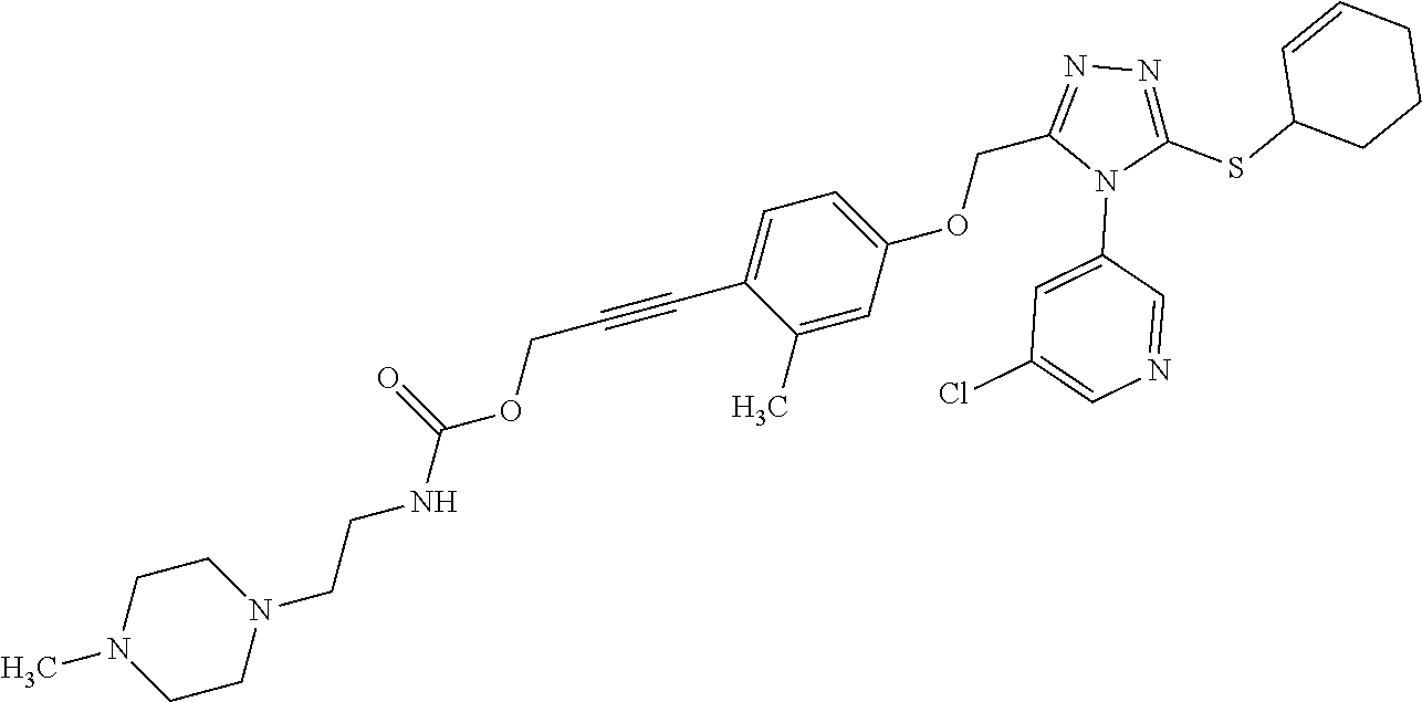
C1=C(OCC2=NN=C(SC3CCCC=C3)N2C2=CC(Cl)=CN=C2)C=C(C)C(C#CCOC(NCCN2CCN(C)CC2)=O)=C1
